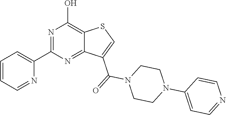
C1(C2=NC(O)=C3C(=N2)C(C(=O)N2CCN(C4=CC=NC=C4)CC2)=CS3)=CC=CC=N1
